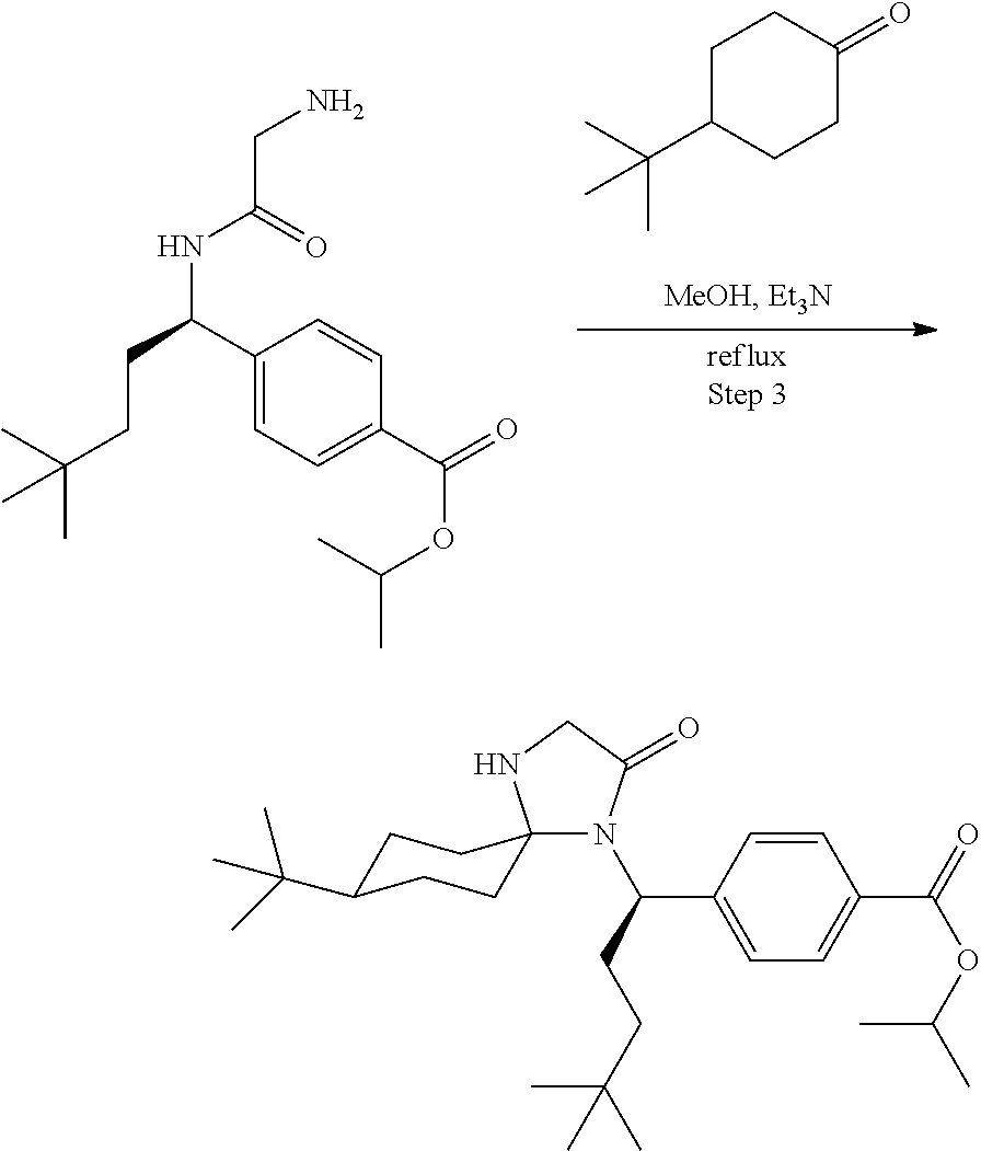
C1C(C(C)(C)C)CCC(=O)C1.C1(C(CCC(C)(C)C)NC(CN)=O)=CC=C(C(=O)OC(C)C)C=C1.N1(C(CCC(C)(C)C)C2=CC=C(C(=O)OC(C)C)C=C2)C(=O)CNC12CCC(C(C)(C)C)CC2
